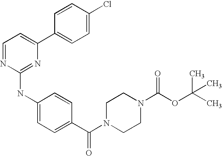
C1=NC(NC2=CC=C(C(N3CCN(C(OC(C)(C)C)=O)CC3)=O)C=C2)=NC(C2=CC=C(Cl)C=C2)=C1
